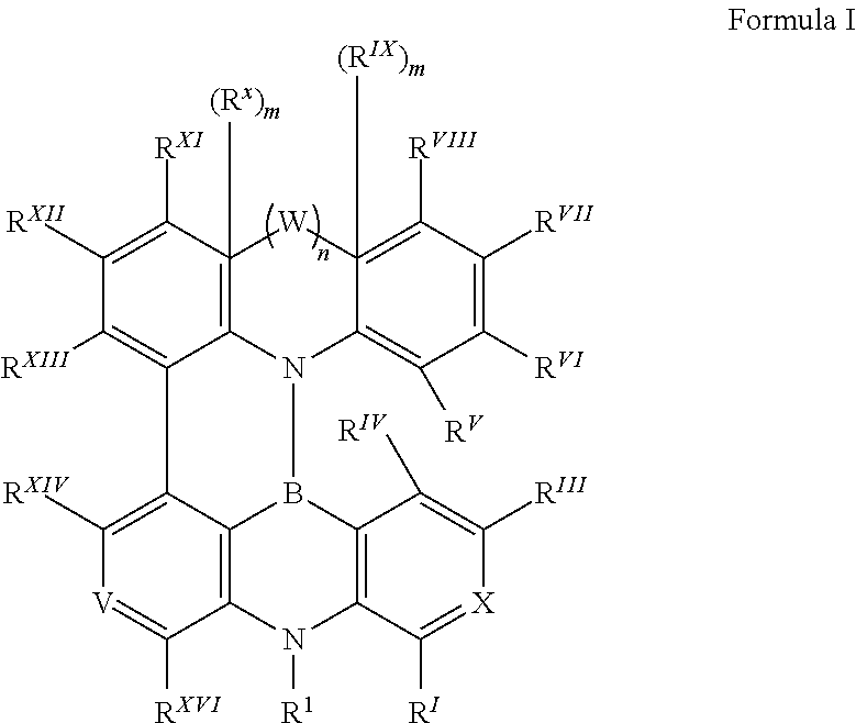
C1([RXI])=C([RXII])C([RXIII])=C2C3=C1([(Rx)m])[W]C1([(RIX)m])=C([RVIII])C([RVII])=C([RVI])C([RV])=C1N3B1C3=C(C([RXVI])=[V]C([RXIV])=C23)N([R1])C2=C1C([RIV])=C([RIII])[X]=C2[RI]
